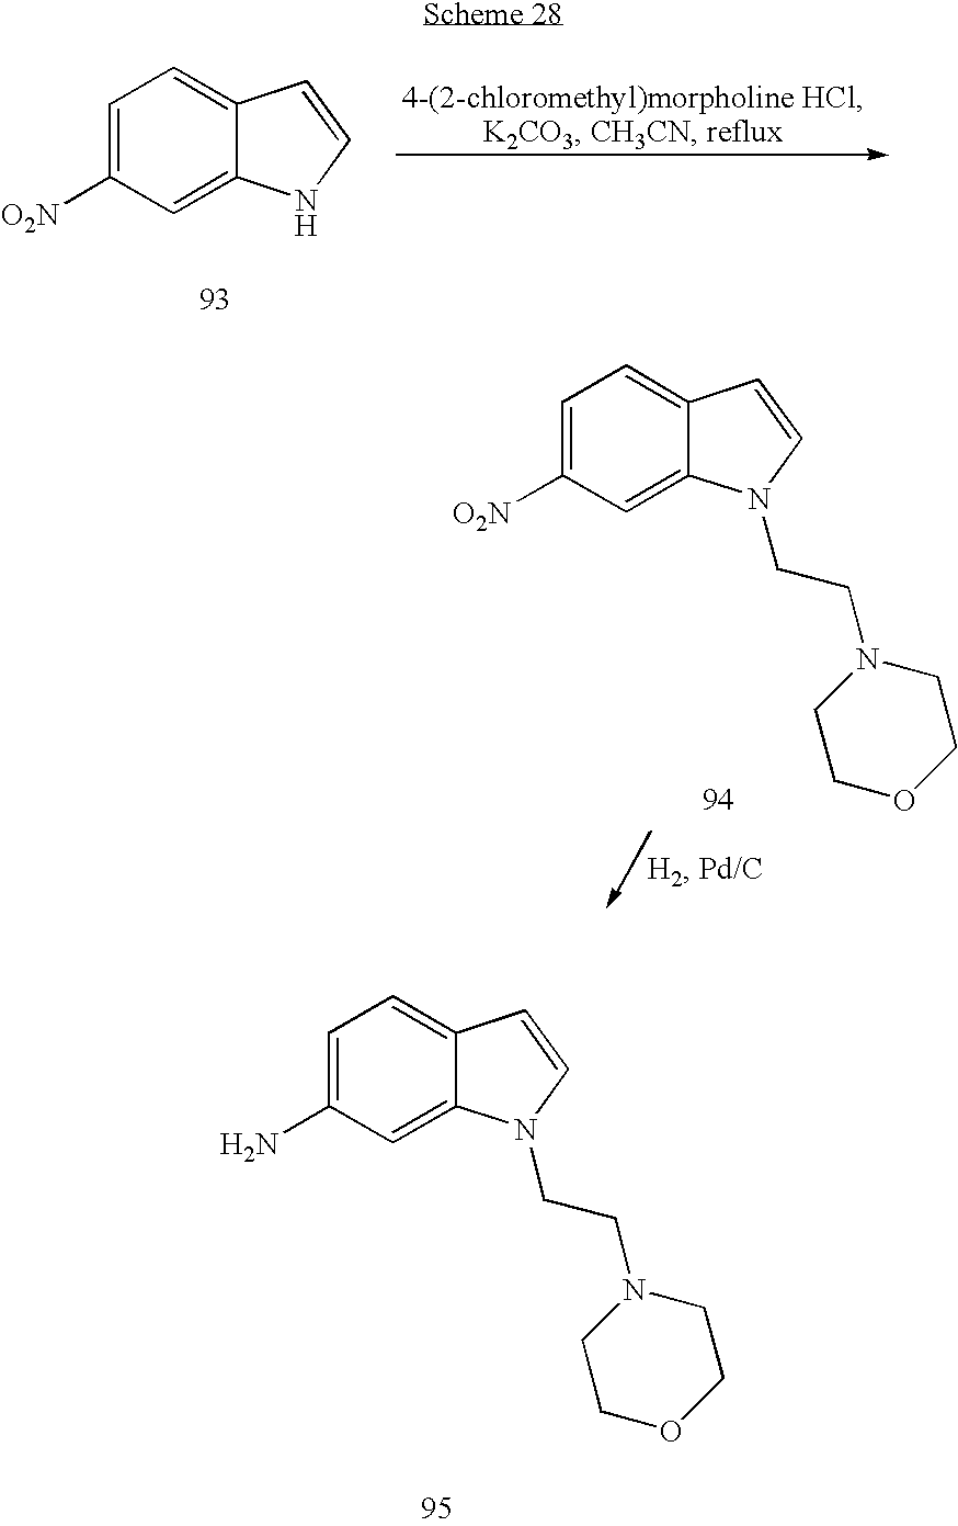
C1=C([O2N])C=C2C(=C1)C=CN2.C1=C([O2N])C=C2C(=C1)C=CN2CCN1CCOCC1.C1=C(N)C=C2C(=C1)C=CN2CCN1CCOCC1
